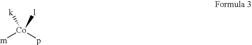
[m][Co](p)([k])[l]
